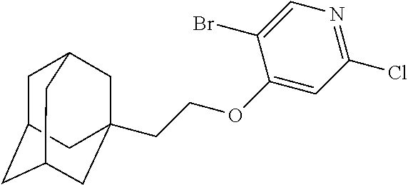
C1C2CC3CC(CCOC4=CC(Cl)=NC=C4Br)(CC1C3)C2
